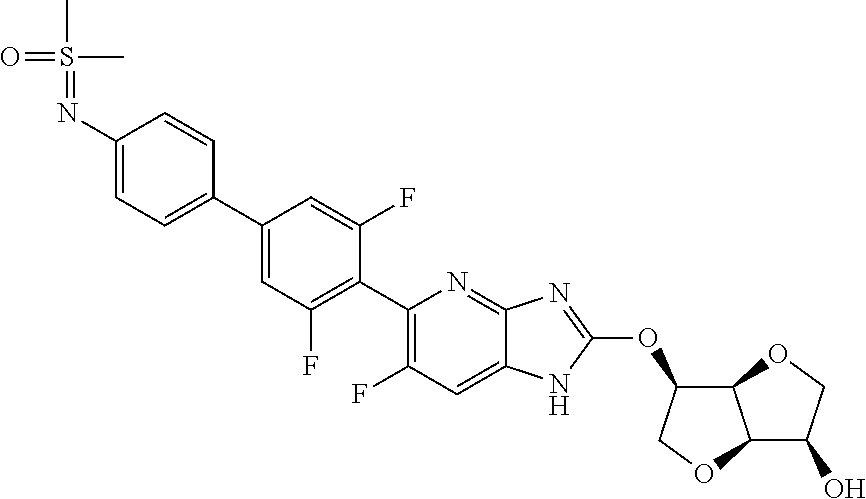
N(C1=CC=C(C2=CC(F)=C(C3=C(F)C=C4C(=N3)N=C(OC3C5C(OC3)C(O)CO5)N4)C(F)=C2)C=C1)=S(C)(=O)C
